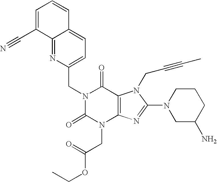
C12=NC(CN3C(=O)N(CC(OCC)=O)C4=C(C3=O)N(CC#CC)C(N3CC(N)CCC3)=N4)=CC=C1C=CC=C2C#N
